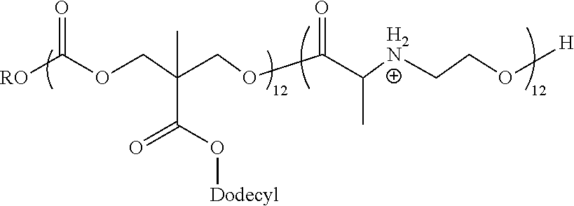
[RO]C(OCC(COC(C([H2N]CCO[H])C)=O)(C)C(O[Dodecyl])=O)=O
